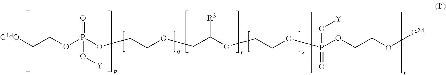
[G1AO]CCOP(OCCOCC(OCCOP(=O)(O[Y])OCCO[G2A])[R3])(=O)O[Y]
